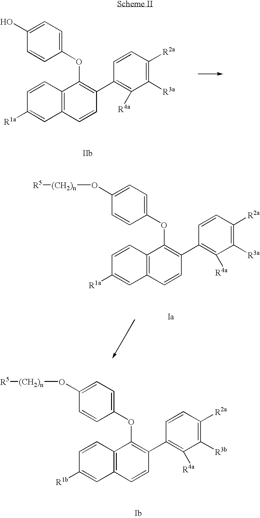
C1=CC2=C(C=C1[R1a])C=CC(C1=C([R4a])C([R3a])=C([R2a])C=C1)=C2OC1=CC=C(O)C=C1.C1=CC2=C(C=C1[R1a])C=CC(C1=C([R4a])C([R3a])=C([R2a])C=C1)=C2OC1=CC=C(O[(CH2)n][R5])C=C1.C1=CC2=C(C=C1[R1b])C=CC(C1=C([R4a])C([R3b])=C([R2a])C=C1)=C2OC1=CC=C(O[(CH2)n][R5])C=C1
